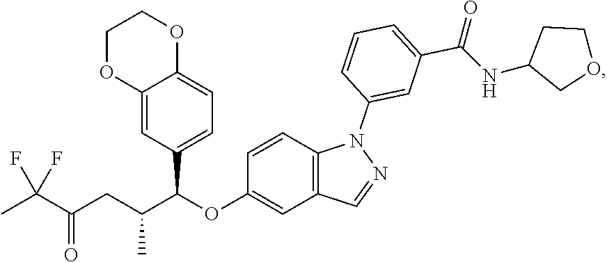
CC(C(CC(C(C1=CC=C2C(=C1)OCCO2)OC1=CC2=C(N(C3=CC(C(=O)NC4COCC4)=CC=C3)N=C2)C=C1)C)=O)(F)F
